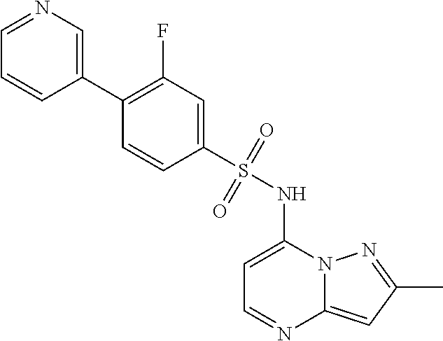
C1=C(NS(C2=CC(F)=C(C3=CN=CC=C3)C=C2)(=O)=O)N2C(=CC(C)=N2)N=C1
